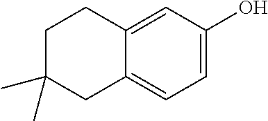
C1=C(O)C=C2C(=C1)CC(C)(C)CC2
